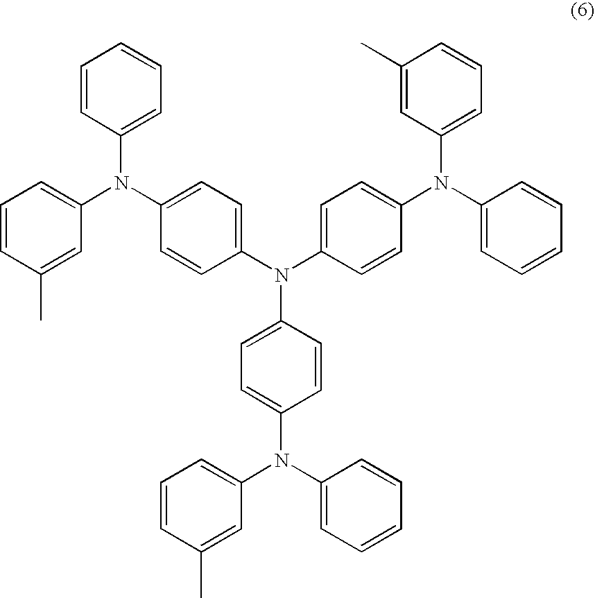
CC1=CC(N(C2=CC=C(N(C3=CC=C(N(C4=CC=CC=C4)C4=CC=CC(C)=C4)C=C3)C3=CC=C(N(C4=CC=CC(C)=C4)C4=CC=CC=C4)C=C3)C=C2)C2=CC=CC=C2)=CC=C1
